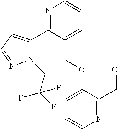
N1(CC(F)(F)F)C(C2=NC=CC=C2COC2=CC=CN=C2C=O)=CC=N1
